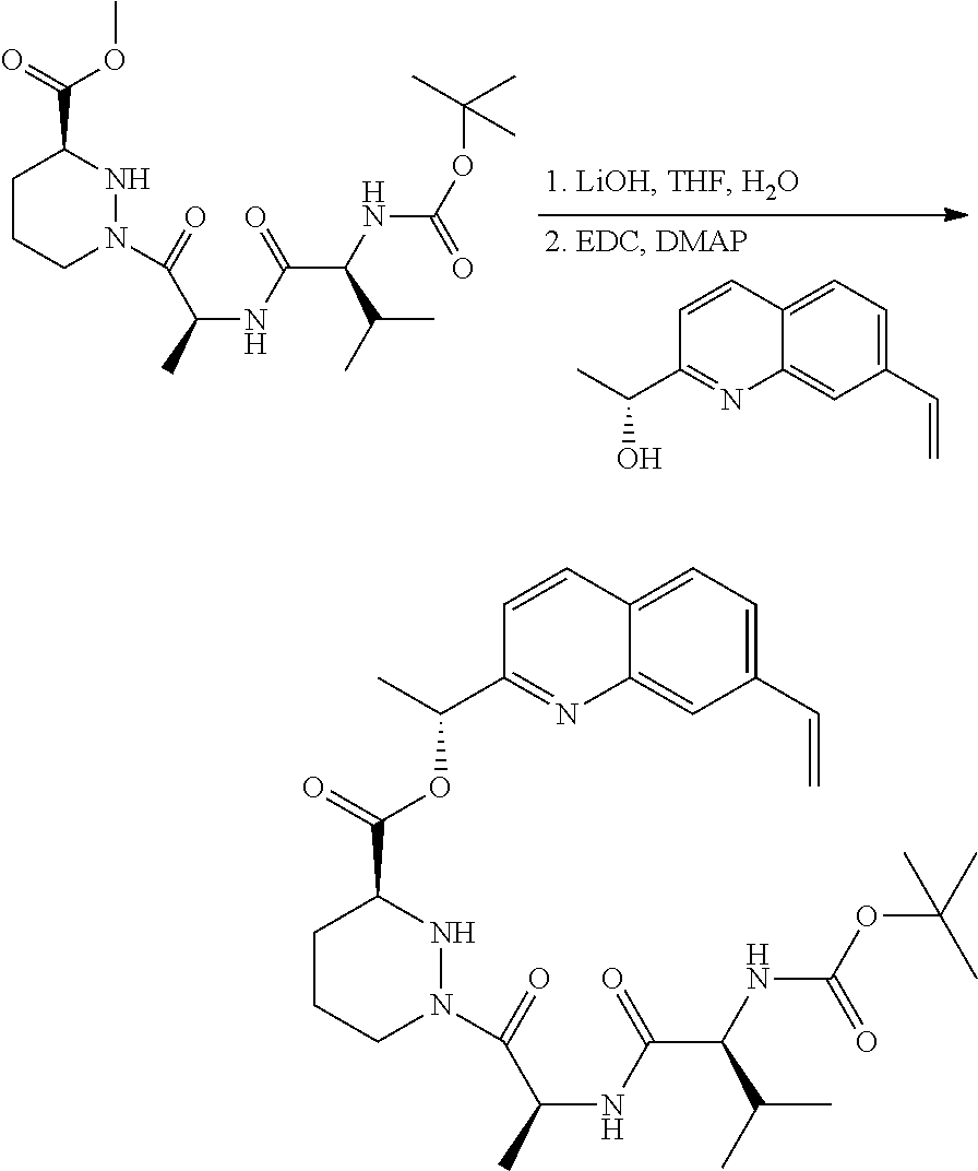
C1(C=C)=CC=C2C(=C1)N=C(C(O)C)C=C2.C1CCN(C(=O)C(NC(=O)C(C(C)C)NC(=O)OC(C)(C)C)C)NC1C(OC)=O.C1CCN(C(=O)C(NC(=O)C(C(C)C)NC(=O)OC(C)(C)C)C)NC1C(OC(C)C1=NC2=CC(C=C)=CC=C2C=C1)=O
